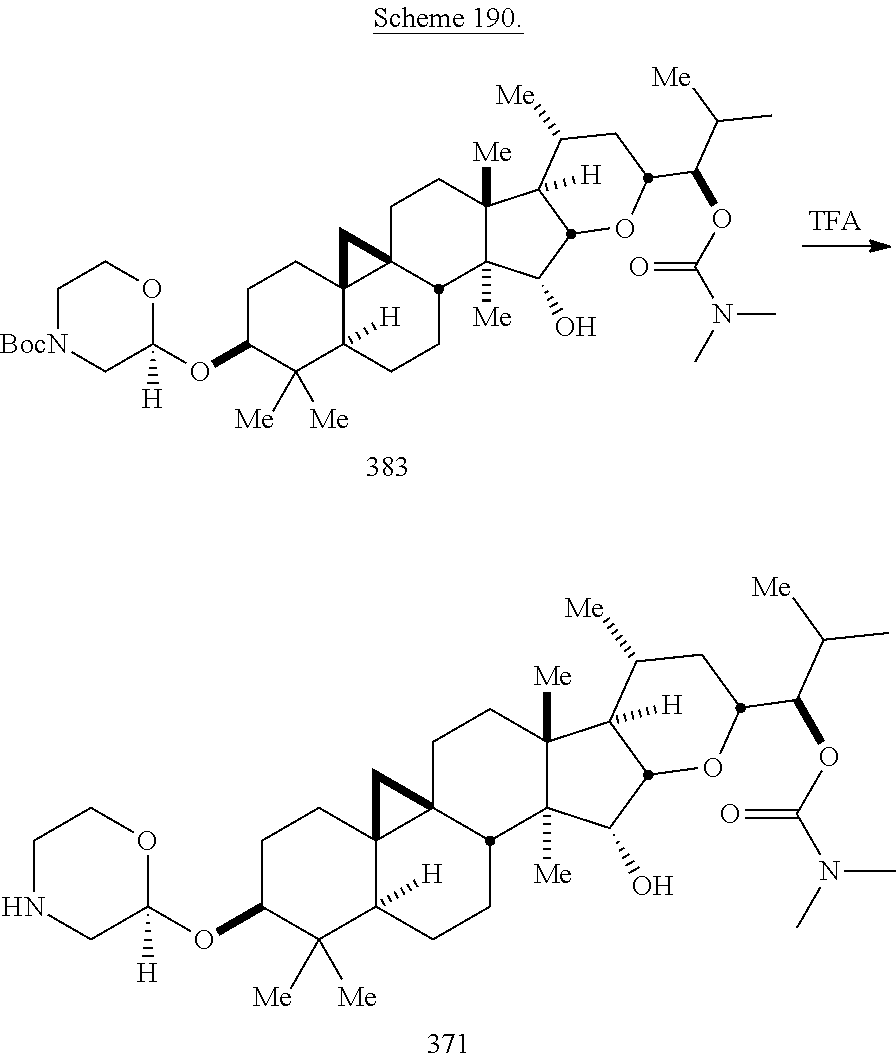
C1NCC([H])(OC2C([Me])([Me])C3([H])C4(CC2)C2(C4)CCC4([Me])C([Me])(C(O)C5C4([H])C([Me])CC(C(OC(=O)N(C)C)C([Me])C)O5)C2CC3)OC1.C1[BocN]CC([H])(OC2C([Me])([Me])C3([H])C4(CC2)C2(C4)CCC4([Me])C([Me])(C(O)C5C4([H])C([Me])CC(C(OC(=O)N(C)C)C([Me])C)O5)C2CC3)OC1
